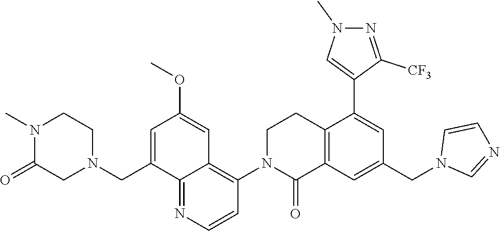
C12=C(C=C(CN3C=NC=C3)C=C1C1=CN(C)N=C1[CF3])C(=O)N(C1=C3C(=NC=C1)C(CN1CCN(C)C(=O)C1)=CC(OC)=C3)CC2
